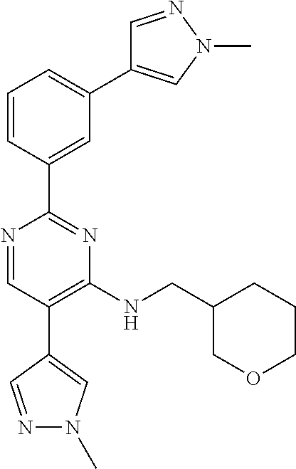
C1=NN(C)C=C1C1=CC=CC(C2=NC(NCC3COCCC3)=C(C3=CN(C)N=C3)C=N2)=C1
